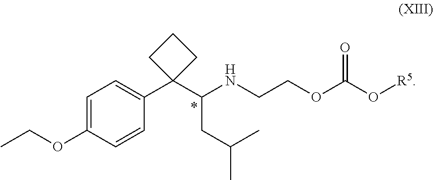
C1=C(OCC)C=CC(C2(C(NCCOC(O[R5])=O)CC(C)C)CCC2)=C1
